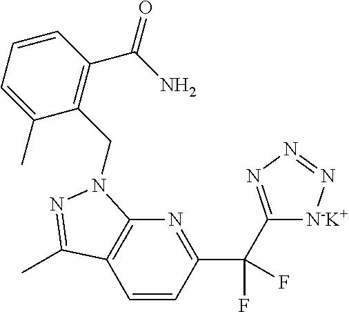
C1=CC(C(C2=NN=N[N-K+]2)(F)F)=NC2=C1C(C)=NN2CC1=C(C(N)=O)C=CC=C1C
